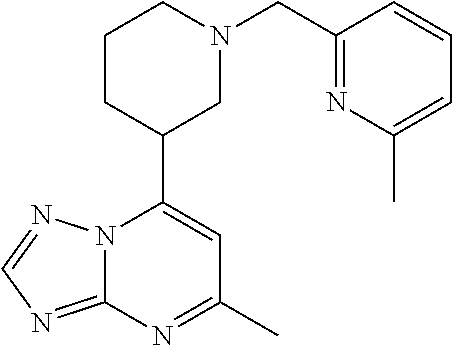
N12C(=NC=N1)N=C(C)C=C2C1CN(CC2=NC(C)=CC=C2)CCC1
